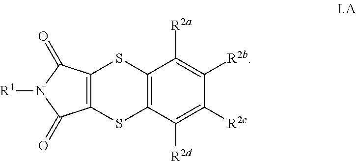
C12=C(C(=O)N([R1])C1=O)SC1=C(S2)C([R2d])=C([R2c])C([R2b])=C1[R2a]
